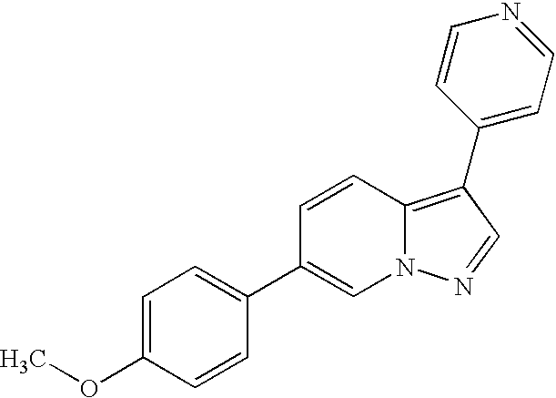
COC1=CC=C(C2=CN3C(=C(C4=CC=NC=C4)C=N3)C=C2)C=C1
